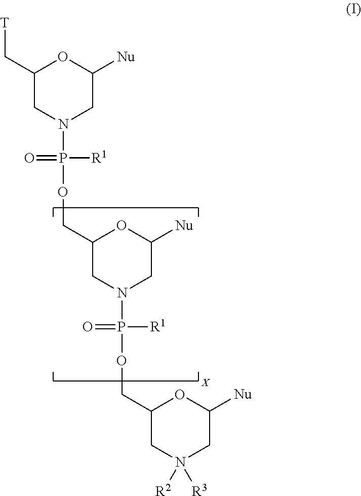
C1N(P([R1])(=O)OCC2CN(P([R1])(=O)OCC3CN([R2])([R3])CC([Nu])O3)CC([Nu])O2)CC([Nu])OC1C[T]
